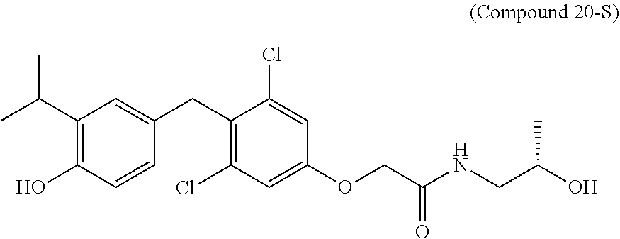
C1(O)=C(C(C)C)C=C(CC2=C(Cl)C=C(OCC(NCC(O)C)=O)C=C2Cl)C=C1
